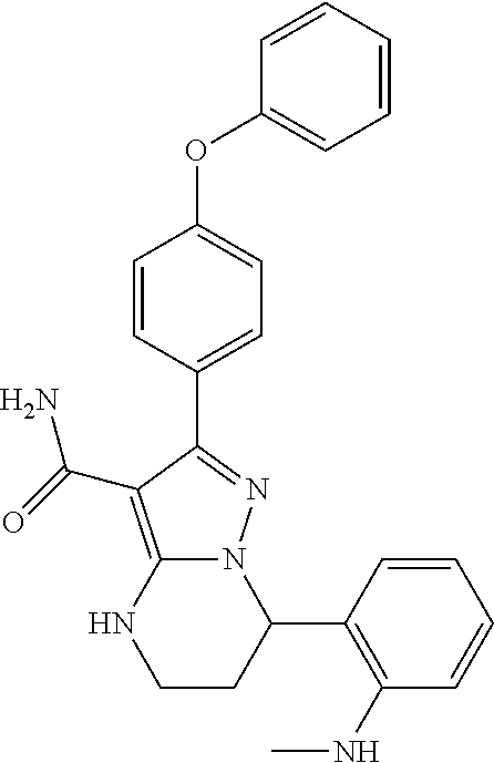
C1=CC=CC(OC2=CC=C(C3=NN4C(=C3C(=O)N)NCCC4C3=C(NC)C=CC=C3)C=C2)=C1
